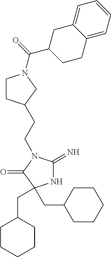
N1C(=N)N(CCC2CCN(C(=O)C3CCC4=CC=CC=C4C3)C2)C(=O)C1(CC1CCCCC1)CC1CCCCC1
